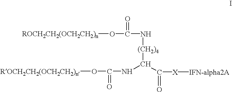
[(CH2)4](C(C([X][IFN-alpha2A])=O)NC(O[ROCH2CH2(OCH2CH2)n])=O)NC(O[ROCH2CH2(OCH2CH2)n])=O
